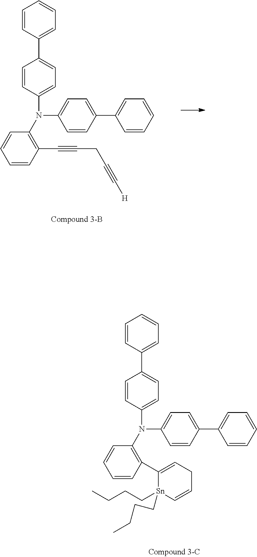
C1=CC(N(C2=CC=C(C3=CC=CC=C3)C=C2)C2=C(C#CCC#C[H])C=CC=C2)=CC=C1C1=CC=CC=C1.C1=CC(N(C2=CC=C(C3=CC=CC=C3)C=C2)C2=C(C3=CCC=C[Sn]3(CCCC)CCCC)C=CC=C2)=CC=C1C1=CC=CC=C1
